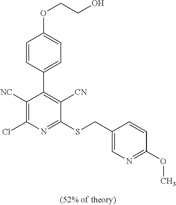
C1([NC])=C(Cl)N=C(SCC2=CN=C(OC)C=C2)C([CN])=C1C1=CC=C(OCCO)C=C1
